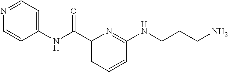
C(C1=CC=CC(NCCCN)=N1)(NC1=CC=NC=C1)=O
